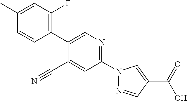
C1(C)=CC(F)=C(C2=CN=C(N3N=CC(C(O)=O)=C3)C=C2C#N)C=C1
